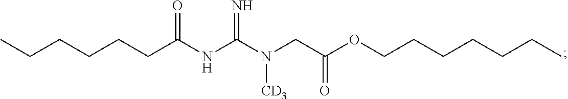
CCCCCCC(NC(N(CC(OCCCCCCC)=O)[CD3])=N)=O
